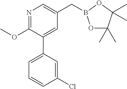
N1=C(OC)C(C2=CC=CC(Cl)=C2)=CC(CB2OC(C)(C)C(C)(C)O2)=C1
